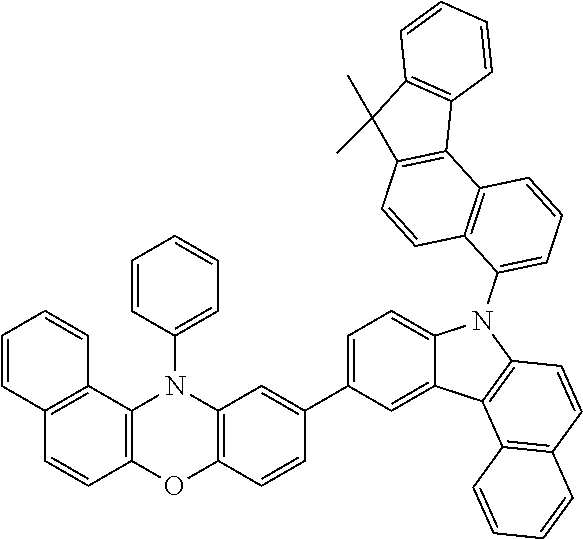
C1=C(C2=CC3=C(C=C2)OC2=C(N3C3=CC=CC=C3)C3=C(C=C2)C=CC=C3)C=C2C(=C1)N(C1=CC=CC3=C1C=CC1=C3C3=C(C1(C)C)C=CC=C3)C1=C2C2=C(C=C1)C=CC=C2
